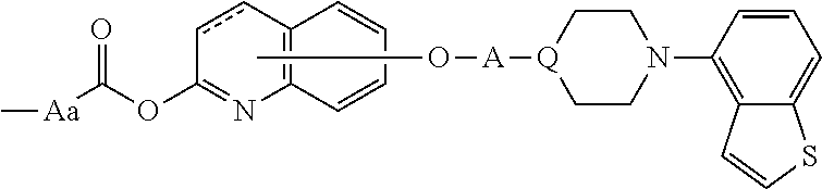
c1cC(OC([Aa]C)=O)=NC2=C1C=CC=C2.CO[A][Q]1CCN(C2=C3C(=CC=C2)SC=C3)CC1
